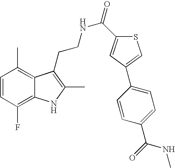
C1=CC(F)=C2C(=C1C)C(CCNC(=O)C1=CC(C3=CC=C(C(=O)NC)C=C3)=CS1)=C(C)N2
